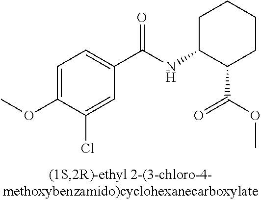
C1=C(OC)C(Cl)=CC(C(NC2C(C(OC)=O)CCCC2)=O)=C1
